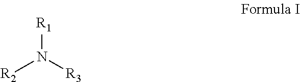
[R2]N([R3])[R1]
